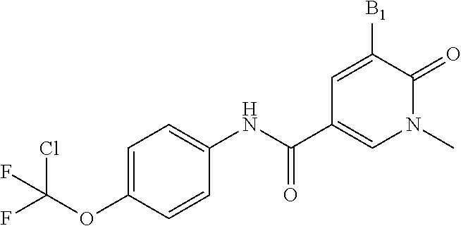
C1=C(OC(F)(Cl)F)C=CC(NC(C2=CN(C)C(=O)C([B1])=C2)=O)=C1
